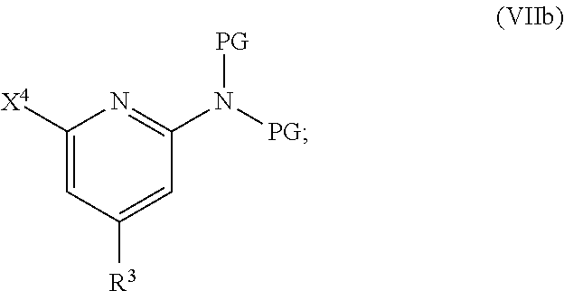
C1([X4])=CC([R3])=CC(N([PG])[PG])=N1
